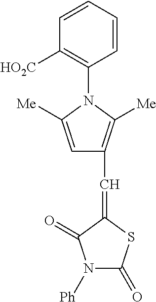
C1=CC=CC(N2C([Me])=CC(C=C3SC(=O)N([Ph])C3=O)=C2[Me])=C1[HO2C]
